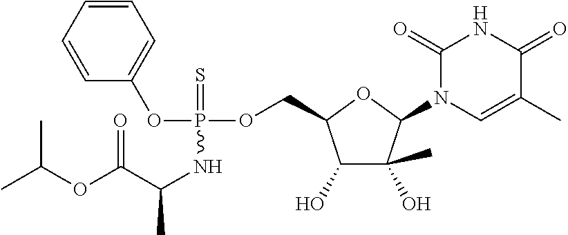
C1(=O)N(C2C(C)(O)C(O)C(COP(OC3=CC=CC=C3)(=S)NC(C)C(OC(C)C)=O)O2)C=C(C)C(=O)N1
